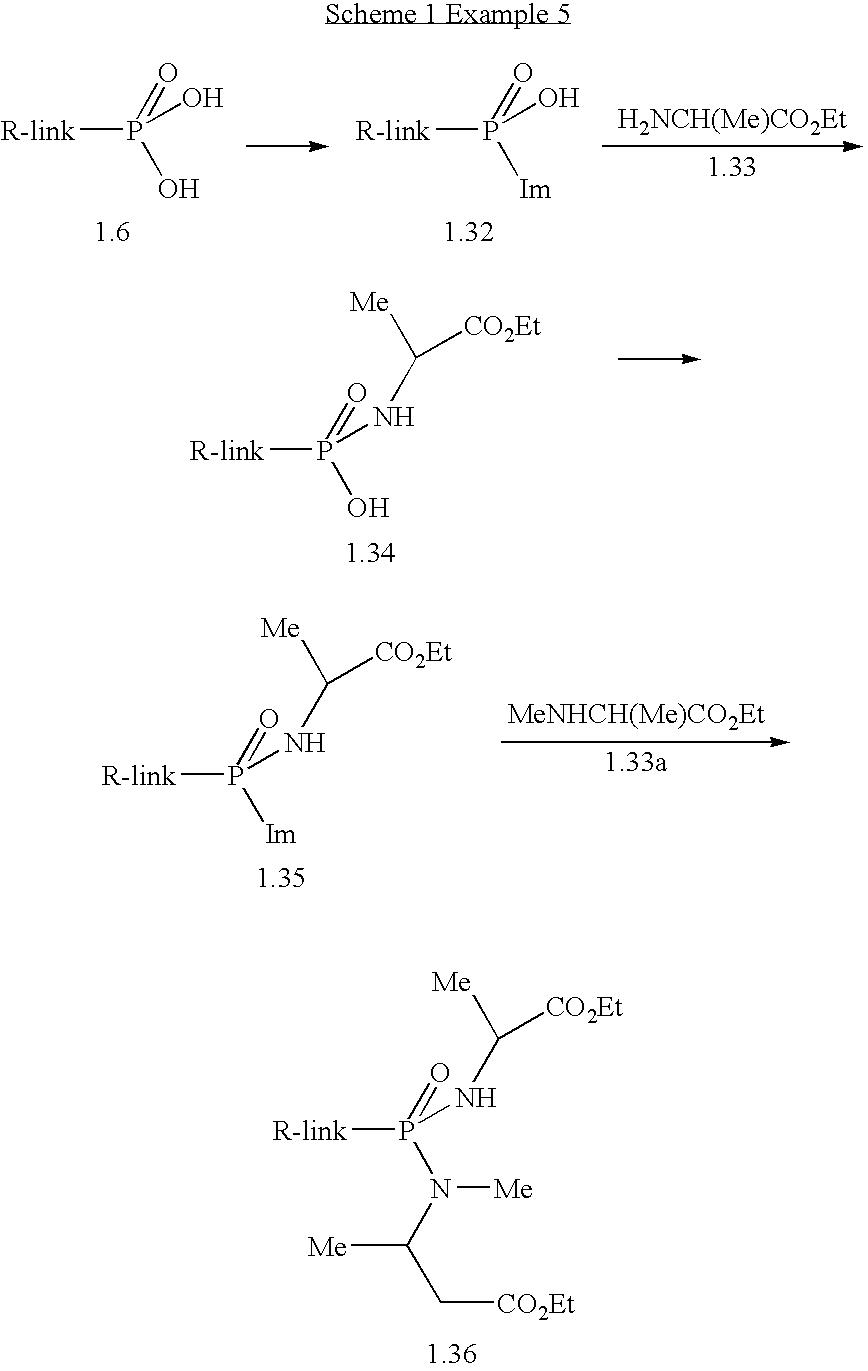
[R-link]P(=O)(NC([Me])[CO2Et])O.[R-link]P(=O)(NC([Me])[CO2Et])[Im].[MeNHCH(Me)CO2Et].[1.33a].[R-link]P(=O)(NC([Me])[CO2Et])N(C(C[CO2Et])[Me])[Me].[R-link]P(=O)(O)O.[R-link]P(=O)(O)[Im].[H2NCH(Me)CO2Et]
